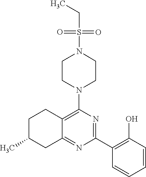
C1(C2=C(O)C=CC=C2)=NC(N2CCN(S(CC)(=O)=O)CC2)=C2C(=N1)CC(C)CC2
